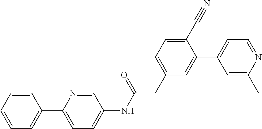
C1=CC=CC=C1C1=CC=C(NC(CC2=CC=C(C#N)C(C3=CC=NC(C)=C3)=C2)=O)C=N1
